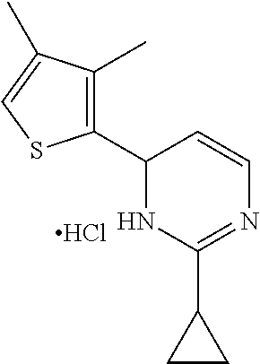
Cl.C1(C2=C(C)C(C)=CS2)NC(C2CC2)=NC=C1
